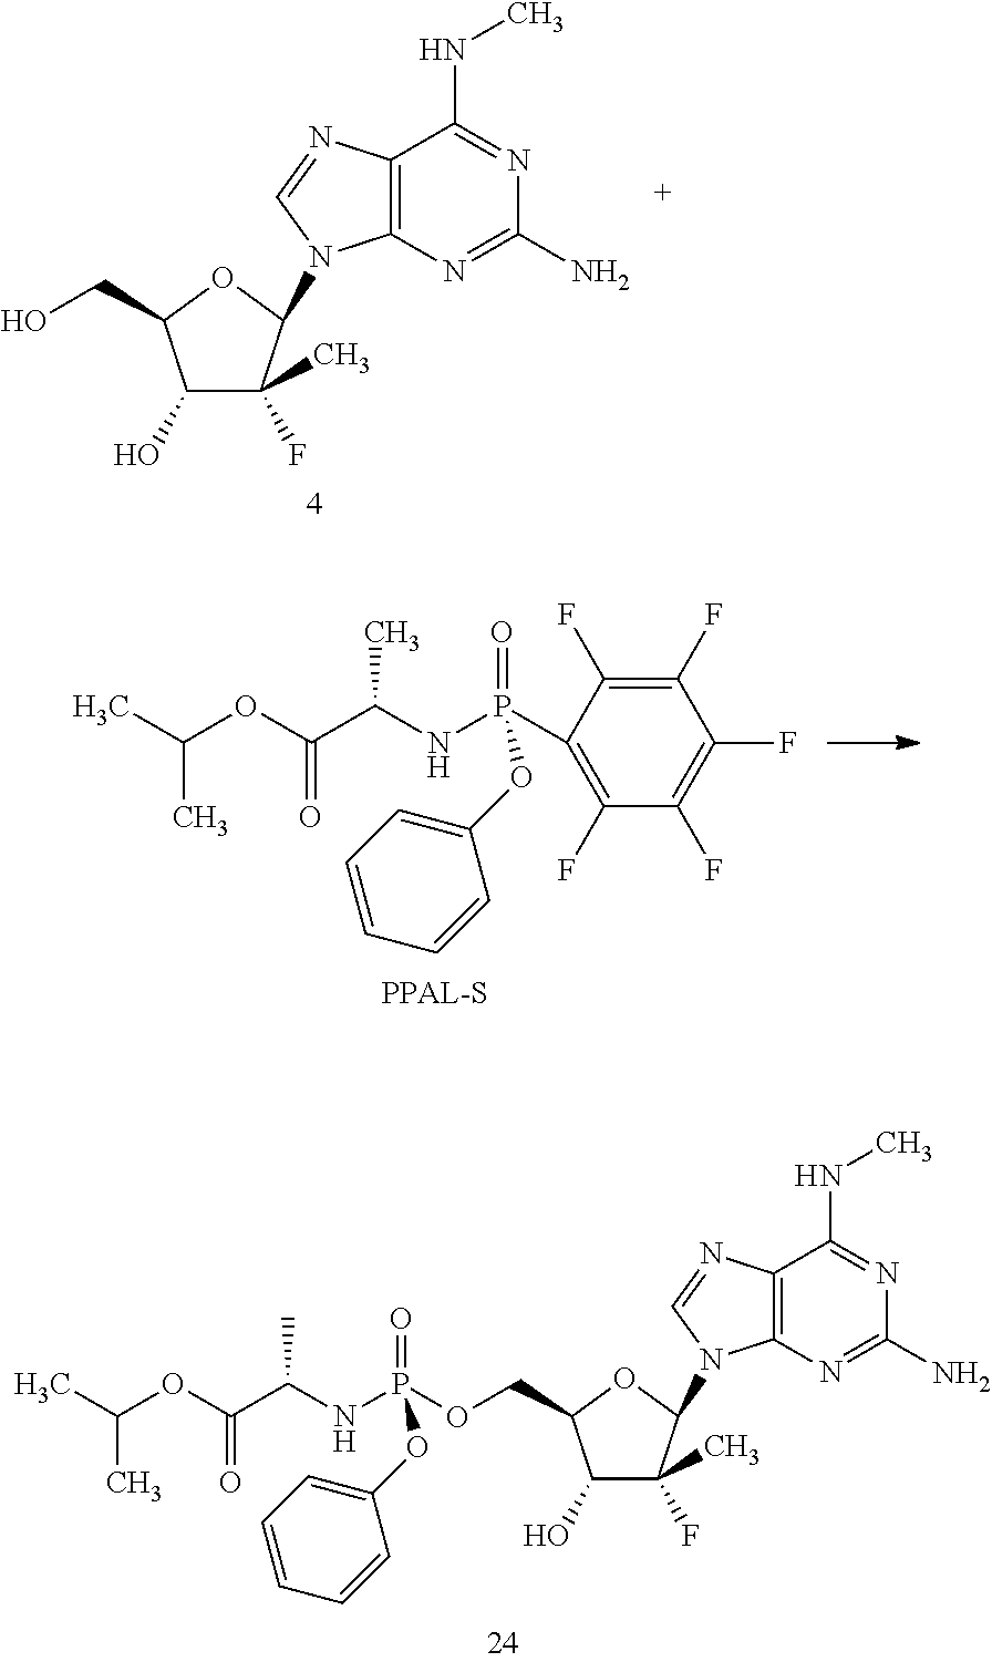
C12=C(N=C(N)N=C1NC)N(C1C(F)(C)C(O)C(CO)O1)C=N2.C(OC(C(NP(C1=C(F)C(F)=C(F)C(F)=C1F)(=O)OC1=CC=CC=C1)C)=O)(C)C.C12=C(N=C(N)N=C1NC)N(C1C(F)(C)C(O)C(COP(NC(C(OC(C)C)=O)C)(=O)OC3=CC=CC=C3)O1)C=N2
